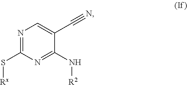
N1=C(S[Rx])N=C(N[R2])C(C#N)=C1
